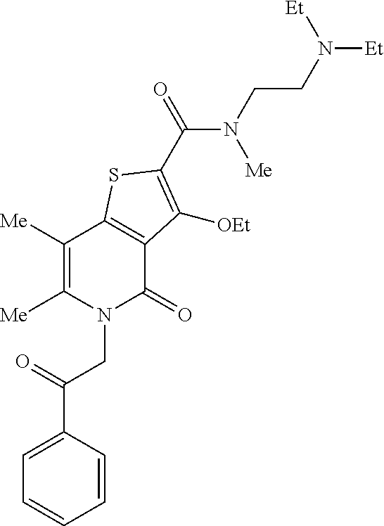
C1([Me])=C([Me])C2=C(C(=O)N1CC(C1=CC=CC=C1)=O)C([OEt])=C(C(N(CCN([Et])[Et])[Me])=O)S2
